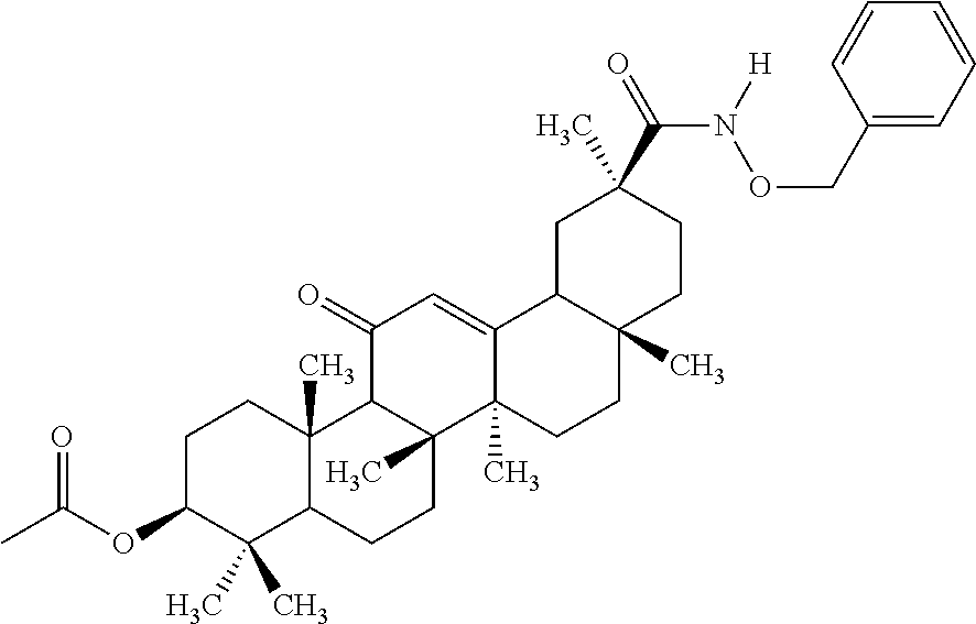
C1C(OC(C)=O)C(C)(C)C2C(C)(C1)C1C(C)(CC2)C2(C)C(=CC1=O)C1C(C)(CC2)CCC(C)(C(=O)N([H])OCC2=CC=CC=C2)C1
